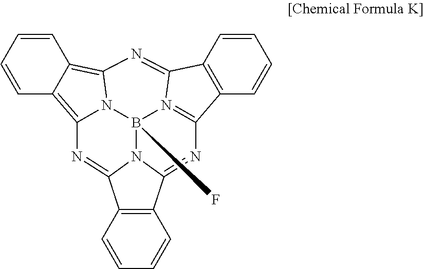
C1=CC=CC2=C1C1=NC3=C4C=CC=CC4=C4N=C5C6=C(C=CC=C6)C6=N5B(F)(N1C2=N6)N34
